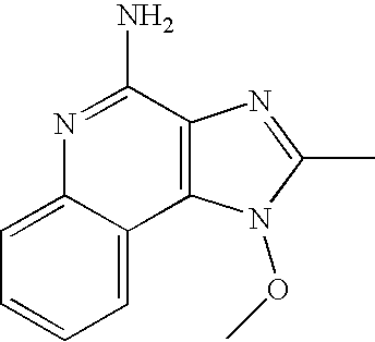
C1=C2C(=CC=C1)C1=C(C(N)=N2)N=C(C)N1OC
